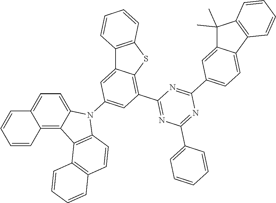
C1(C2=CC=C3C(=C2)C(C)(C)C2=C3C=CC=C2)=NC(C2=C3C(=CC(N4C5=CC=C6C(=C5C5=C4C=CC4=C5C=CC=C4)C=CC=C6)=C2)C2=C(S3)C=CC=C2)=NC(C2=CC=CC=C2)=N1
